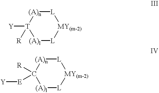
[(A)l]1[L][MY(m-2)][L][(A)n][T]1([Y])[R].[(A)l]1[L][MY(m-2)][L][(A)n]C1([R])[E][Y]
